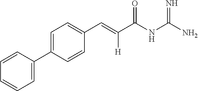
C1=C(C2=CC=CC=C2)C=CC(C=C(C(NC(N)=N)=O)[H])=C1
